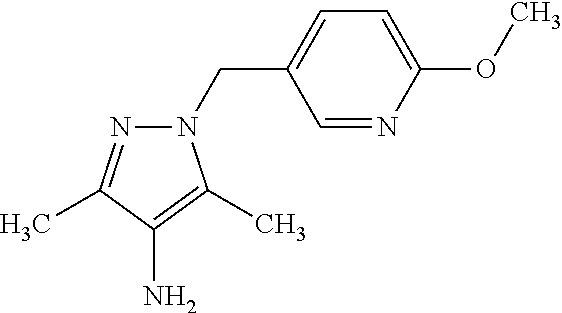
N1(CC2=CC=C(OC)N=C2)N=C(C)C(N)=C1C
